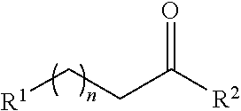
[R1]CCC([R2])=O
